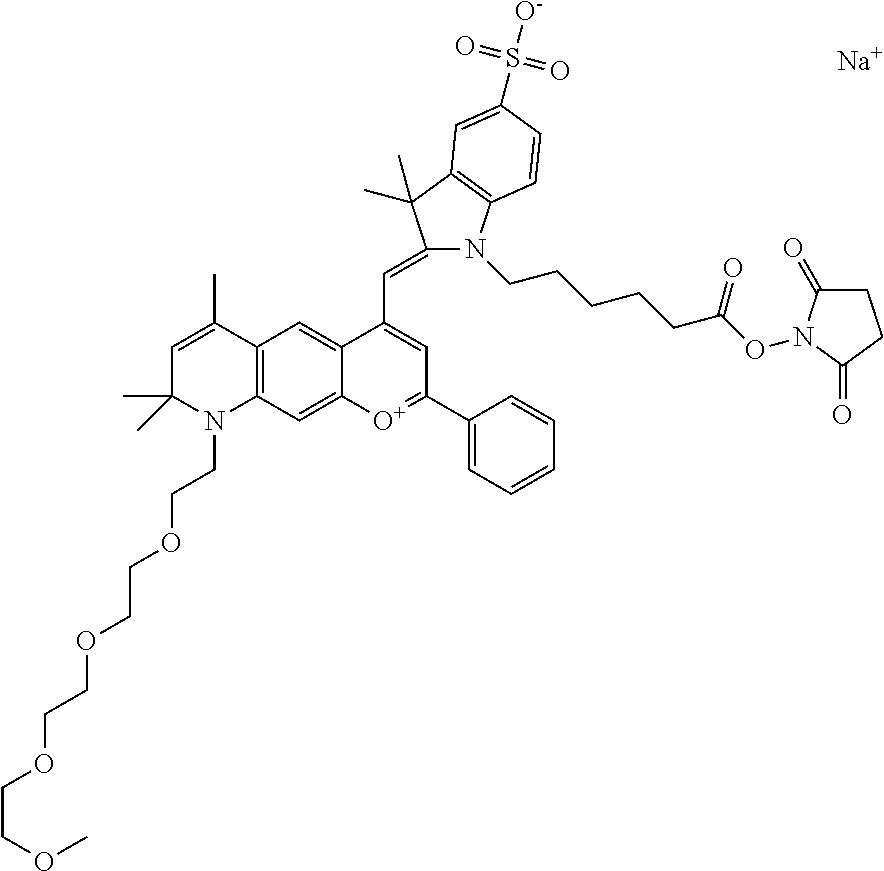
C1=C(C)C2=C(N(CCOCCOCCOCCOC)C1(C)C)C=C1C(=C2)C(C=C2N(CCCCCC(ON3C(=O)CCC3=O)=O)C3=C(C2(C)C)C=C(S([O-])(=O)=O)C=C3)=CC(C2=CC=CC=C2)=[O+]1.[Na]
